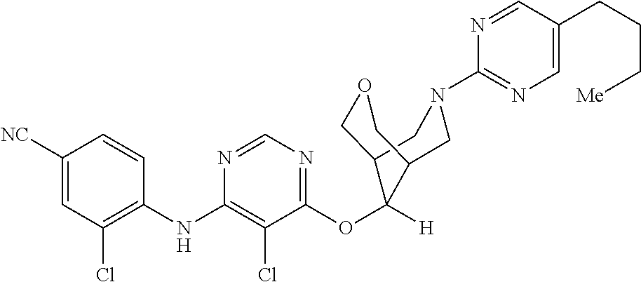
C1=CC(NC2=C(Cl)C(OC3([H])C4COCC3CN(C3=NC=C(CCC[Me])C=N3)C4)=NC=N2)=C(Cl)C=C1[NC]
